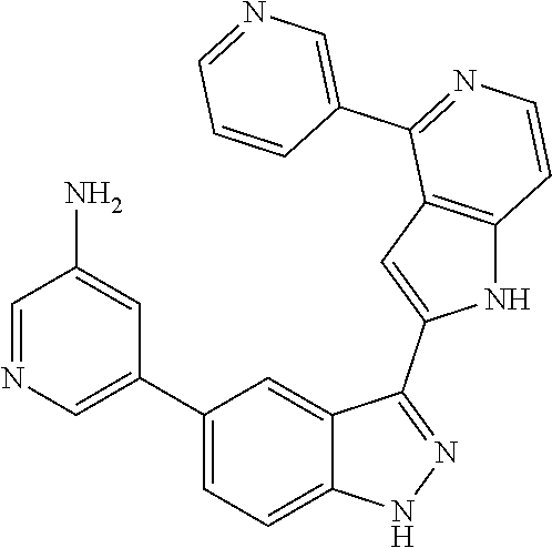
C1(C2=CN=CC(N)=C2)=CC=C2C(=C1)C(C1=CC3=C(N1)C=CN=C3C1=CN=CC=C1)=NN2
